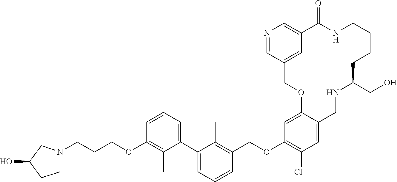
C1=C2C(=CC(OCC3=C(C)C(C4=CC=CC(OCCCN5CCC(O)C5)=C4C)=CC=C3)=C1Cl)OCC1=CC(=CN=C1)C(=O)NCCCCC(CO)NC2
